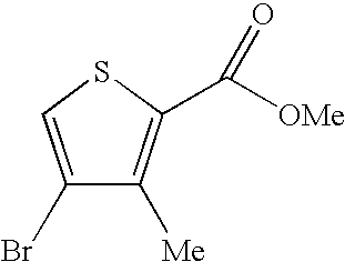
C1(Br)=CSC(C([OMe])=O)=C1[Me]
